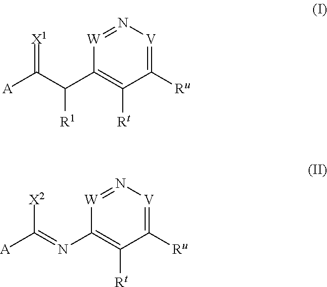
[W]1=N[V]=C([Ru])C([Rt])=C1C(C([A])=[X1])[R1].[W]1=N[V]=C([Ru])C([Rt])=C1N=C([A])[X2]
